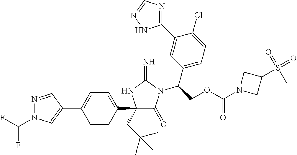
N1=CC(C2=CC=C(C3(CC(C)(C)C)C(=O)N(C(COC(N4CC(S(=O)(=O)C)C4)=O)C4=CC=C(Cl)C(C5=NC=NN5)=C4)C(=N)N3)C=C2)=CN1C(F)F
